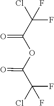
O=C(C(Cl)(F)F)OC(C(Cl)(F)F)=O
